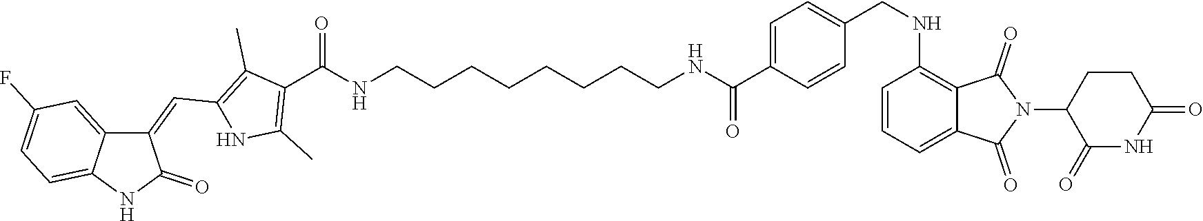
C1(=CC2=C(C)C(C(NCCCCCCCCNC(C3=CC=C(CNC4=C5C(=CC=C4)C(=O)N(C4C(=O)NC(=O)CC4)C5=O)C=C3)=O)=O)=C(C)N2)C2=CC(F)=CC=C2NC1=O
